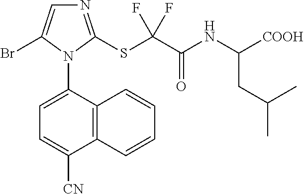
C12=C(C(N3C(Br)=CN=C3SC(C(NC([COOH])CC(C)C)=O)(F)F)=CC=C1[CN])C=CC=C2
